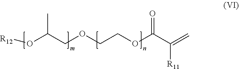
O(C(COCCOC(C(=C)[R11])=O)C)[R12]
